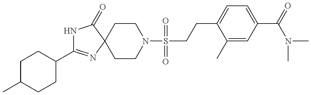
N1C(C2CCC(C)CC2)=NC2(C1=O)CCN(S(CCC1=CC=C(C(N(C)C)=O)C=C1C)(=O)=O)CC2
